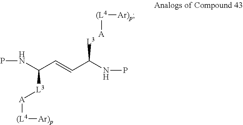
[(L4]([A])[Ar)p].N(C(C=CC(NP)[L3])[L3][A][(L4][Ar)p])P
